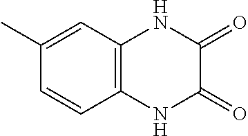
C12=C(C=C(C)C=C1)NC(=O)C(=O)N2
